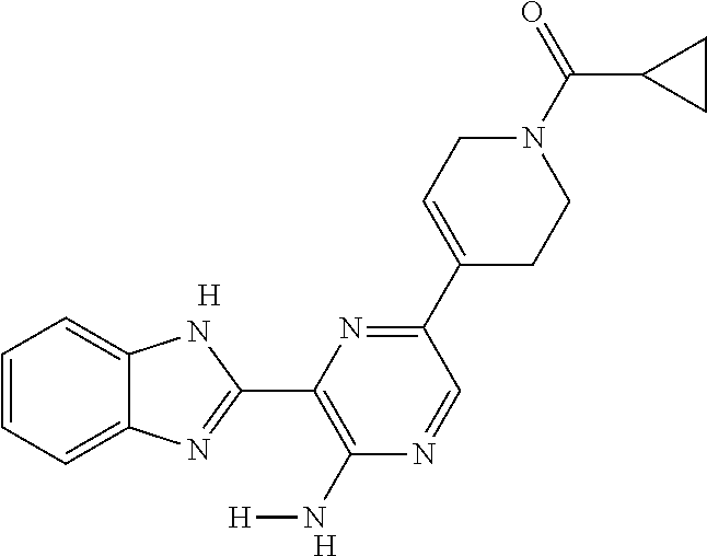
[H].[H].C1=CC=C2C(=C1)NC(C1=C(N[H])N=CC(C3=CCN(C(=O)C4CC4)CC3)=N1)=N2
